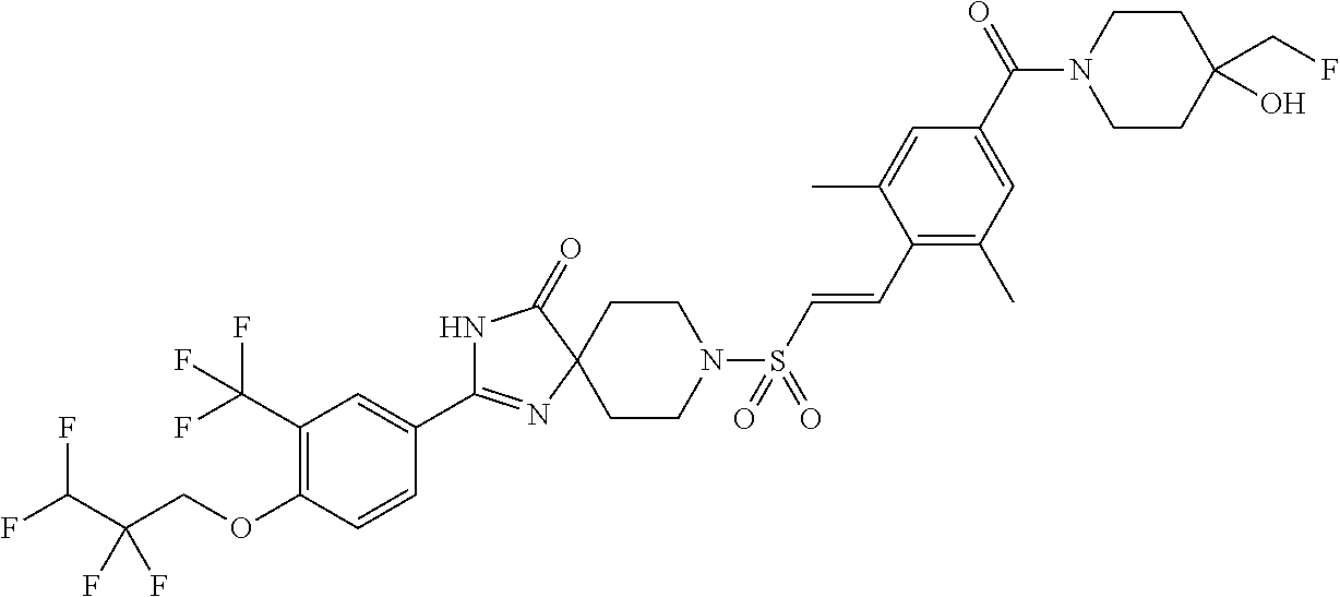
N1C(C2=CC(C(F)(F)F)=C(OCC(C(F)F)(F)F)C=C2)=NC2(C1=O)CCN(S(C=CC1=C(C)C=C(C(N3CCC(CF)(O)CC3)=O)C=C1C)(=O)=O)CC2
